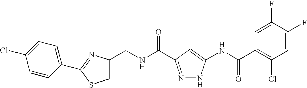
C1(CNC(=O)C2=NNC(NC(C3=C(Cl)C=C(F)C(F)=C3)=O)=C2)=CSC(C2=CC=C(Cl)C=C2)=N1
